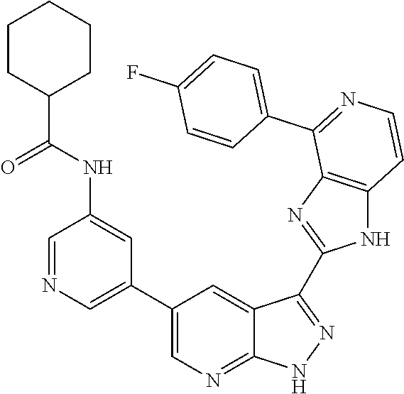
C1=NC=C(C2=CN=C3C(=C2)C(C2=NC4=C(N2)C=CN=C4C2=CC=C(F)C=C2)=NN3)C=C1NC(C1CCCCC1)=O
